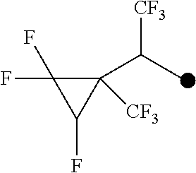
C1([CF3])(C(C)[CF3])C(F)(F)C1F
